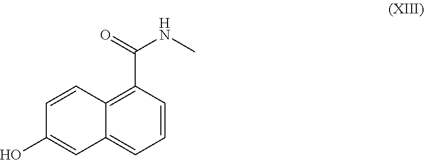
C12=CC=CC(C(=O)NC)=C1C=CC(O)=C2
